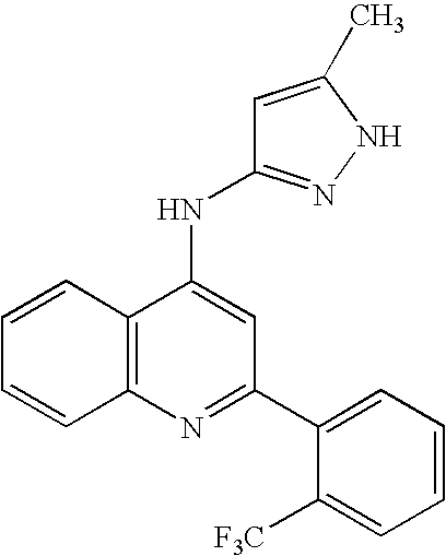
N1=C(C2=CC=CC=C2[F3C])C=C(NC2=NNC(C)=C2)C2=C1C=CC=C2
